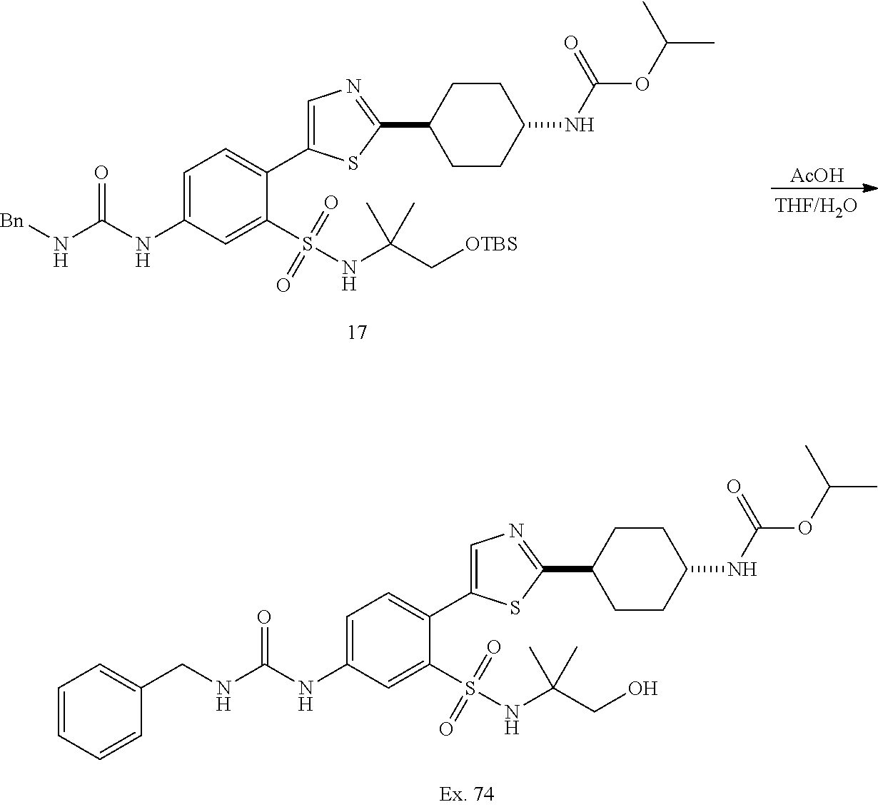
[AcOH].C1=C(NC(N[Bn])=O)C=C(S(=O)(=O)NC(C[OTBS])(C)C)C(C2=CN=C(C3CCC(NC(OC(C)C)=O)CC3)S2)=C1.C1=C(NC(NCC2=CC=CC=C2)=O)C=C(S(=O)(=O)NC(CO)(C)C)C(C2=CN=C(C3CCC(NC(OC(C)C)=O)CC3)S2)=C1
